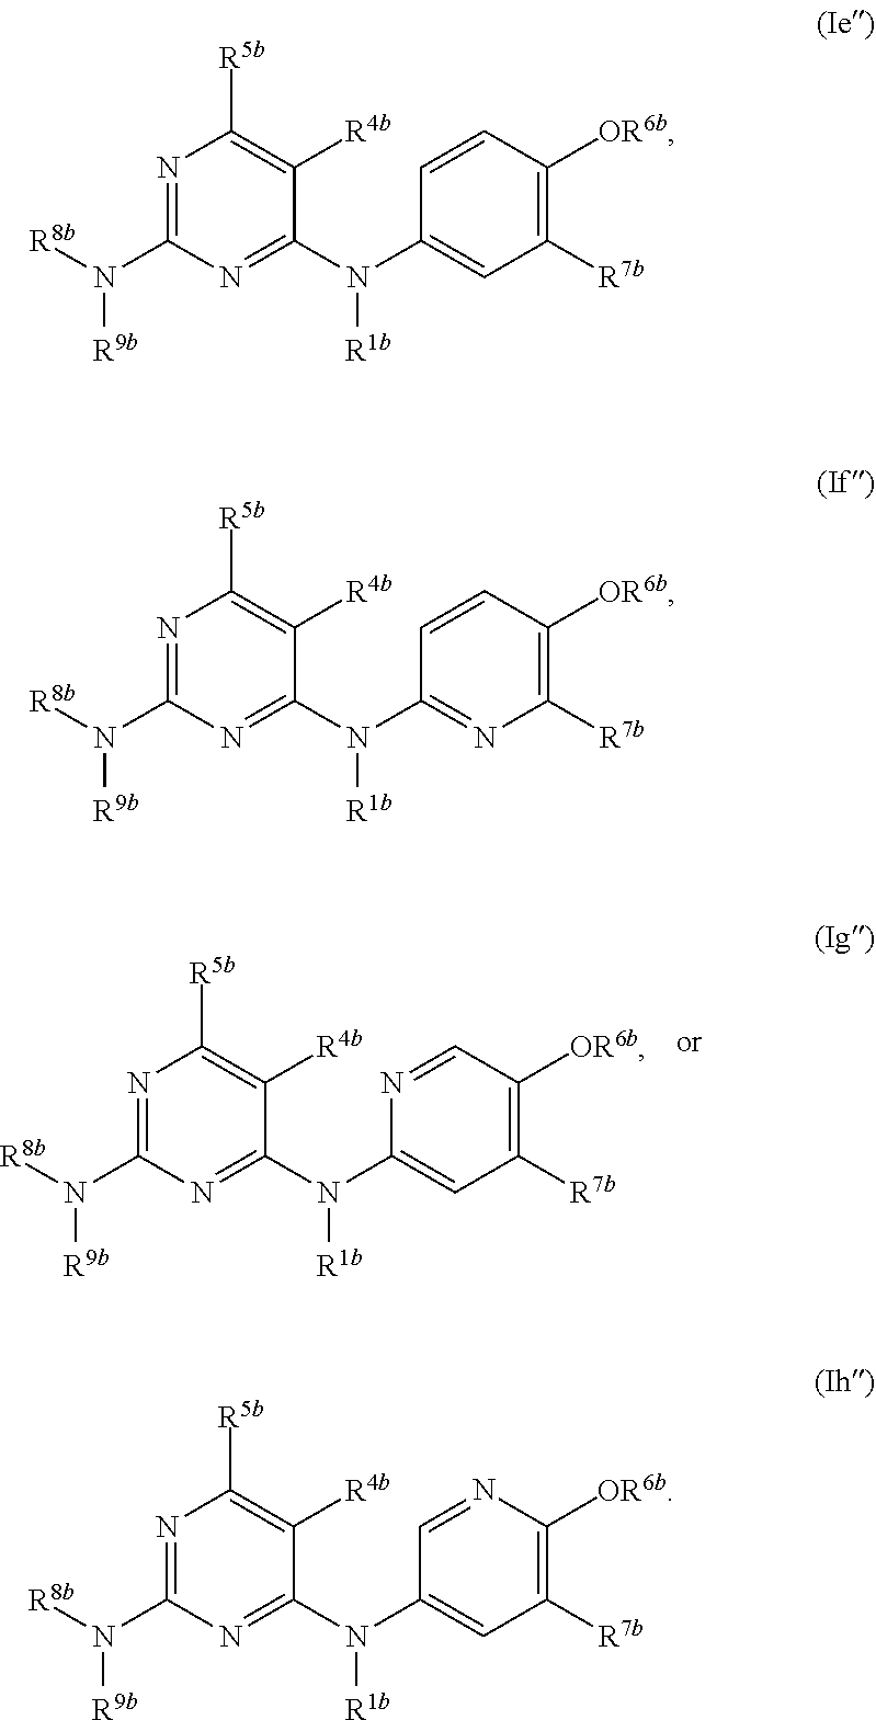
N1=C(N([R8b])[R9b])N=C(N(C2=CC([R7b])=C([OR6b])C=N2)[R1b])C([R4b])=C1[R5b].N1=C(N([R8b])[R9b])N=C(N(C2=CC([R7b])=C([OR6b])C=C2)[R1b])C([R4b])=C1[R5b].N1=C(N([R8b])[R9b])N=C(N(C2=NC([R7b])=C([OR6b])C=C2)[R1b])C([R4b])=C1[R5b].N1=C(N([R8b])[R9b])N=C(N(C2=CC([R7b])=C([OR6b])N=C2)[R1b])C([R4b])=C1[R5b]
